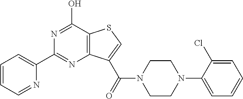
C1=CC=NC(C2=NC3=C(C(O)=N2)SC=C3C(=O)N2CCN(C3=CC=CC=C3Cl)CC2)=C1
